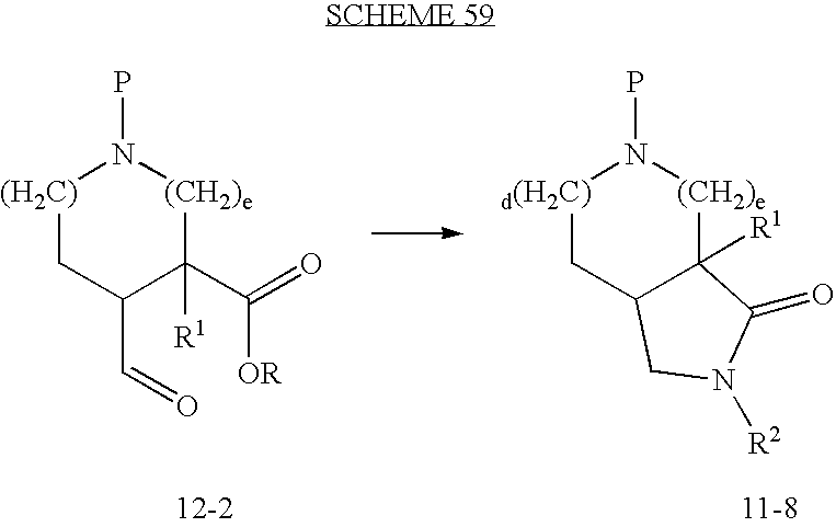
[(H2C)]1CC(C=O)C([R1])(C([OR])=O)[(CH2)e]N1P.[d(H2C)]1CC2C([R1])([(CH2)e]N1P)C(=O)N([R2])C2
